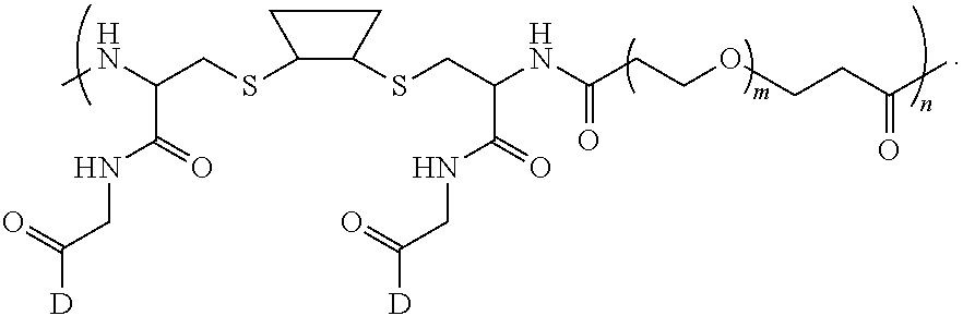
C(NC(CCOCCC(=O)C)=O)(CSC1C(SCC(NC)C(NCC([D])=O)=O)CC1)C(NCC([D])=O)=O
